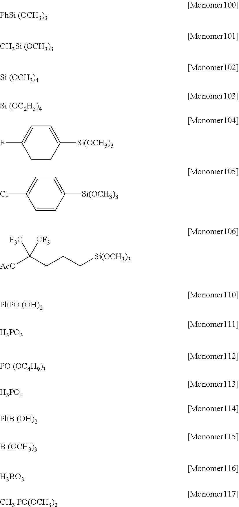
C1=C([Si(OCH3)3])C=CC(F)=C1.C1=C([Si(OCH3)3])C=CC(Cl)=C1.[AcO]C(CCC[Si(OCH3)3])([F3C])[CF3].[H3PO3].[H3PO4].[H3BO3].[CH3 PO(OCH3)2]
